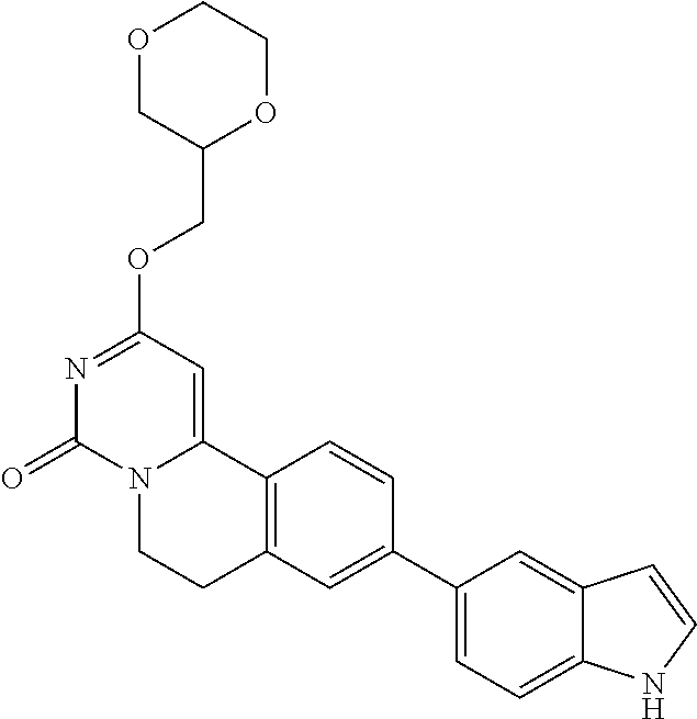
O1CC(COC2=NC(=O)N3C(=C2)C2=C(CC3)C=C(C3=CC=C4C(=C3)C=CN4)C=C2)OCC1
